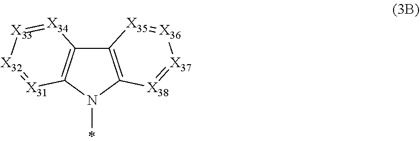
C12=C(N(C)C3=C1[X34]=[X33][X32]=[X31]3)[X38]=[X37][X36]=[X35]2
